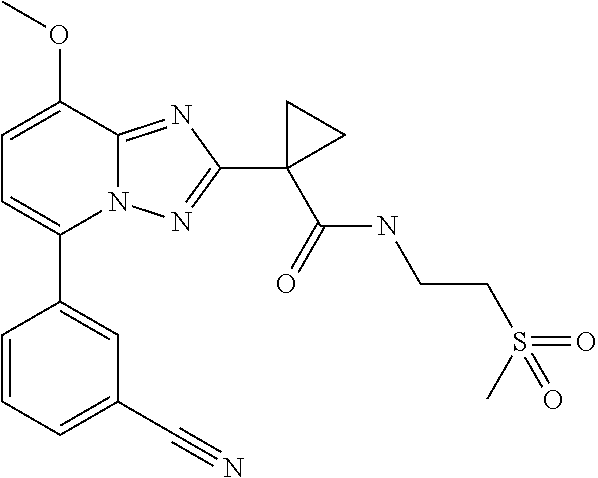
C1=C(OC)C2=NC(C3(C(=O)NCCS(=O)(C)=O)CC3)=NN2C(C2=CC(C#N)=CC=C2)=C1
